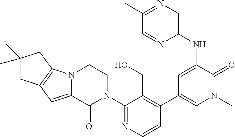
C12=C(N3C(=C1)C(=O)N(C1=NC=CC(C4=CN(C)C(=O)C(NC5=CN=C(C)C=N5)=C4)=C1CO)CC3)CC(C)(C)C2
